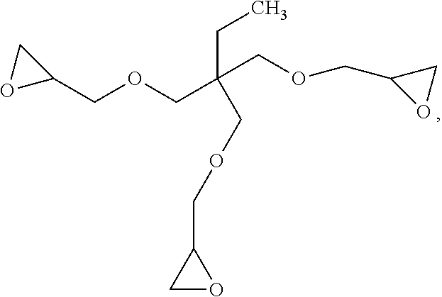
C1(COCC(CC)(COCC2OC2)COCC2CO2)CO1
